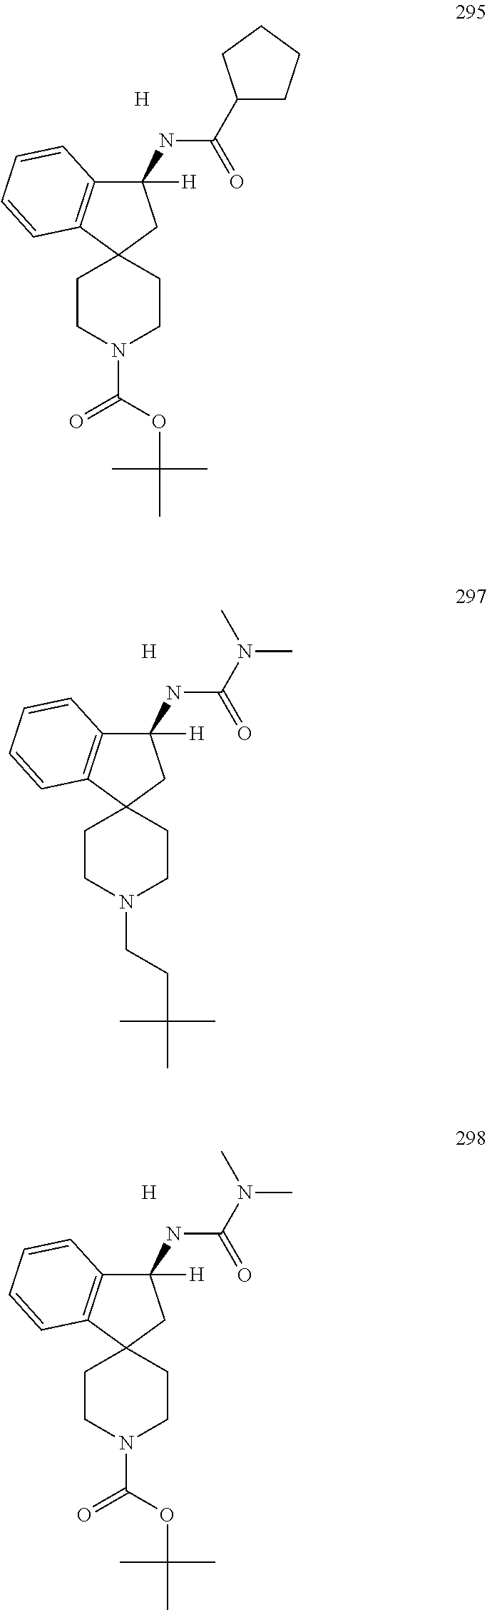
C12(CCN(C(OC(C)(C)C)=O)CC1)CC([H])(NC(C1CCCC1)=O)C1=C2C=CC=C1.[H].C12(CCN(CCC(C)(C)C)CC1)CC([H])(NC(N(C)C)=O)C1=C2C=CC=C1.[H].[H].C12(CCN(C(OC(C)(C)C)=O)CC1)CC([H])(NC(N(C)C)=O)C1=C2C=CC=C1
